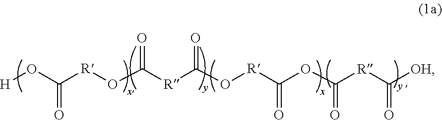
[H]OC([R]OC([R]C(O[R]C(OC([R]C([OH])=O)=O)=O)=O)=O)=O
